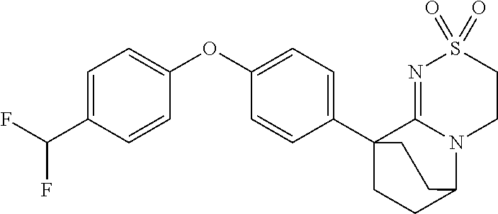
C1=C(C(F)F)C=CC(OC2=CC=C(C34CCC(N5C3=NS(=O)(=O)CC5)CC4)C=C2)=C1
